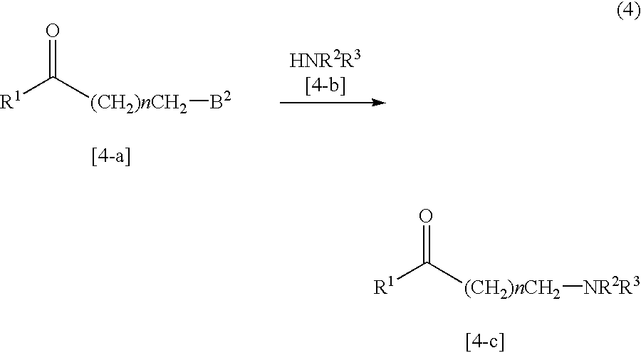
[R1]C([(CH2)nCH2][B2])=O.[R1]C([(CH2)nCH2][NR2R3])=O
